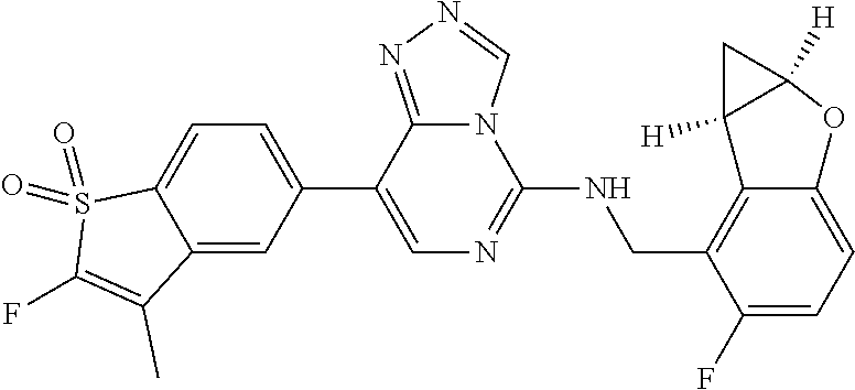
C1(F)=CC=C2C(=C1CNC1=NC=C(C3=CC=C4C(=C3)C(C)=C(F)S4(=O)=O)C3=NN=CN13)C1([H])C([H])(O2)C1
